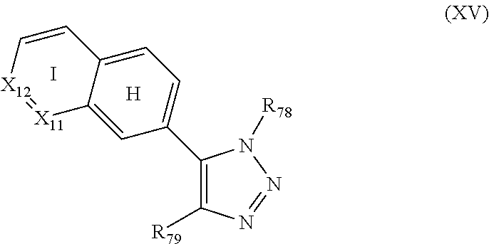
C1(C2=CC=C3C(=C2)[X11]=[X12]C=C3)=C([R79])N=NN1[R78].I.[H]
